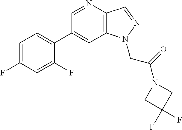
C1(C2=CC=C(F)C=C2F)=CC2=C(C=NN2CC(=O)N2CC(F)(F)C2)N=C1
